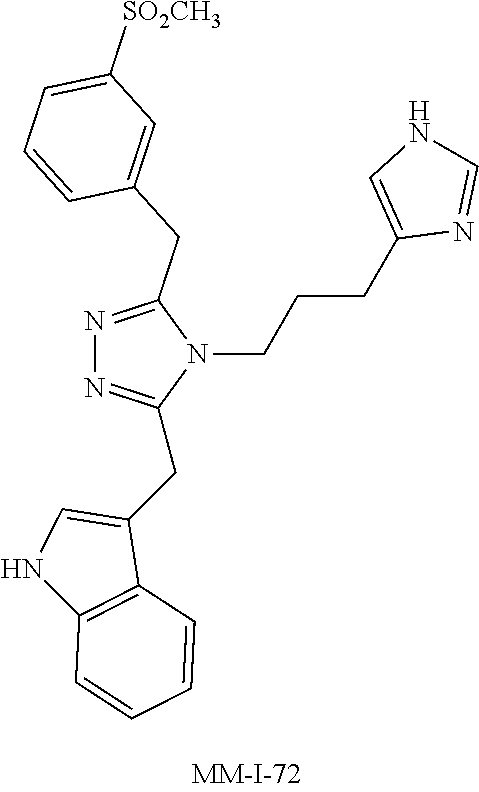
N1=C(CC2=CC([SO2CH3])=CC=C2)N(CCCC2=CNC=N2)C(CC2=CNC3=C2C=CC=C3)=N1
